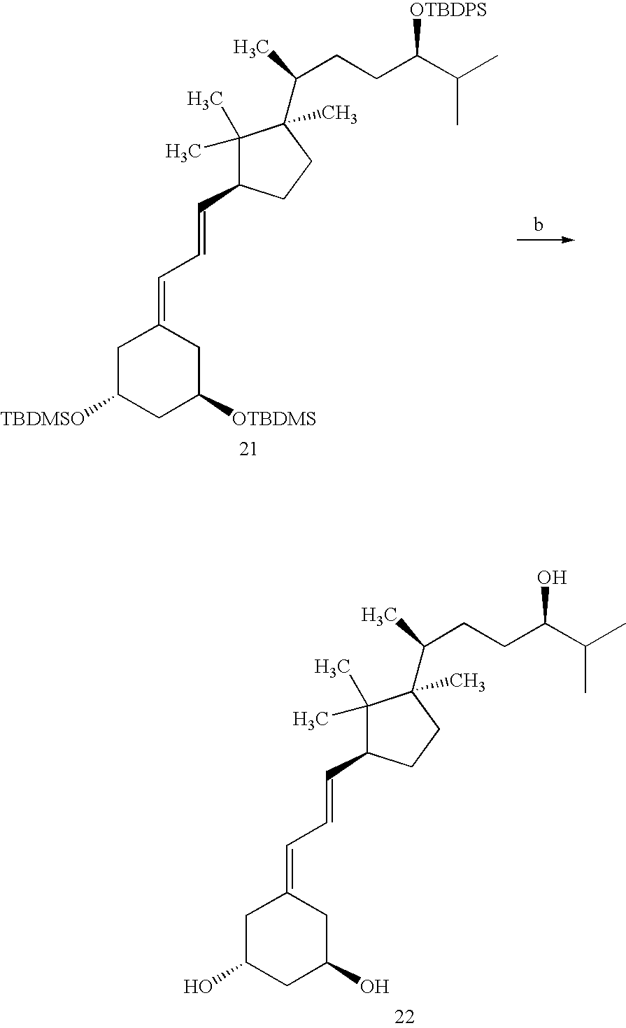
C(C=C1CC([TBDMSO])CC([OTBDMS])C1)=CC1C(C)(C)C(C(C)CCC(C(C)C)[OTBDPS])(C)CC1.C(C=C1CC(O)CC(O)C1)=CC1C(C)(C)C(C(C)CCC(C(C)C)O)(C)CC1
